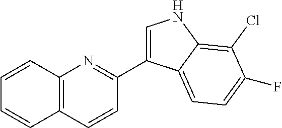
C1=CC2=C(C=C1)C=CC(C1=CNC3=C(Cl)C(F)=CC=C13)=N2
